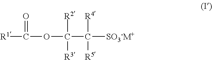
[R1]C(OC(C([R4])([R5])[SO3-M+])([R2])[R3])=O
